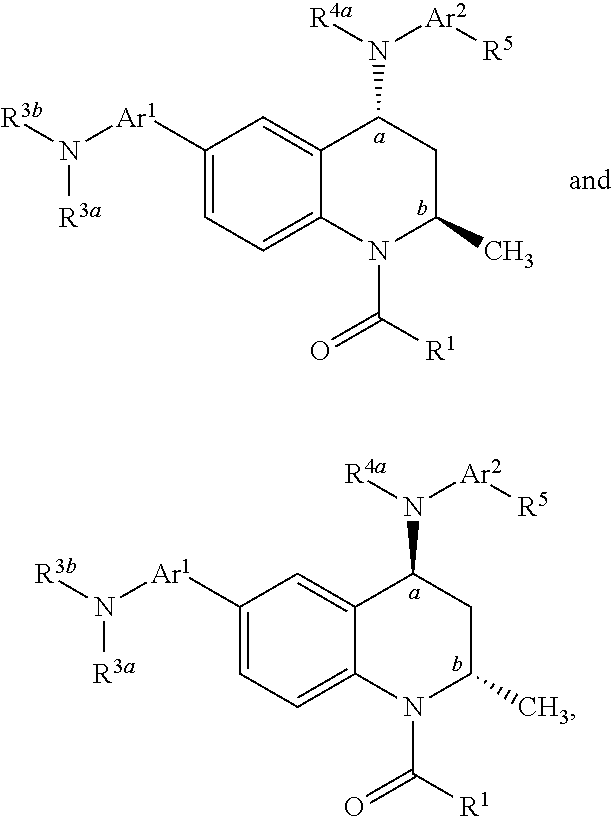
C1([Ar1]N([R3b])[R3a])=CC=C2C(=C1)C(N([R4a])[Ar2][R5])CC(C)N2C([R1])=O.C1([Ar1]N([R3b])[R3a])=CC=C2C(=C1)C(N([R4a])[Ar2][R5])CC(C)N2C([R1])=O
